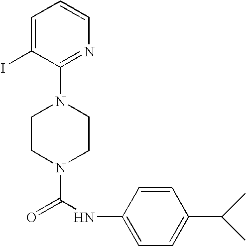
N1(C(NC2=CC=C(C(C)C)C=C2)=O)CCN(C2=NC=CC=C2I)CC1
